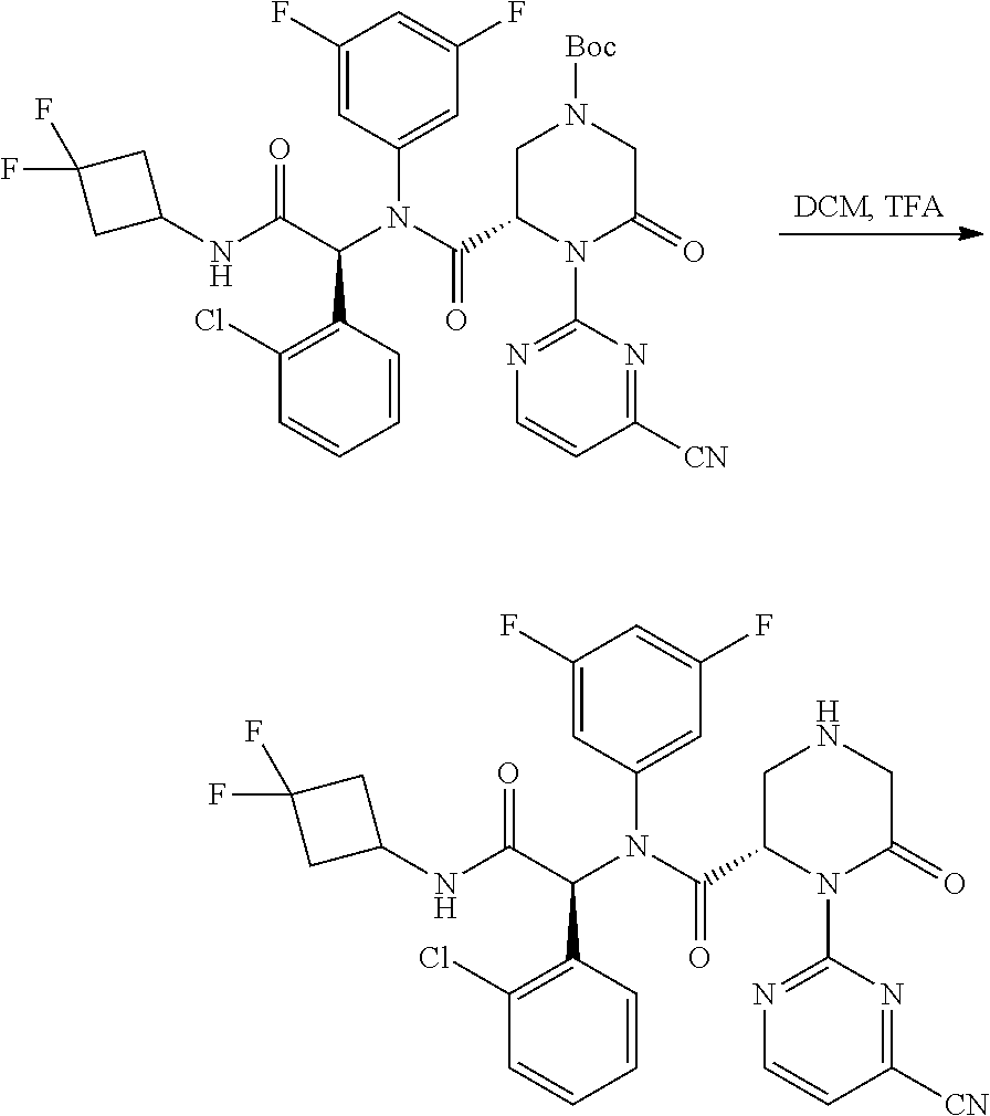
C1=C(N(C(C(NC2CC(F)(F)C2)=O)C2=C(Cl)C=CC=C2)C(=O)C2CNCC(=O)N2C2=NC=CC([CN])=N2)C=C(F)C=C1F.C1=C(N(C(C(NC2CC(F)(F)C2)=O)C2=C(Cl)C=CC=C2)C(=O)C2CN([Boc])CC(=O)N2C2=NC=CC([CN])=N2)C=C(F)C=C1F
